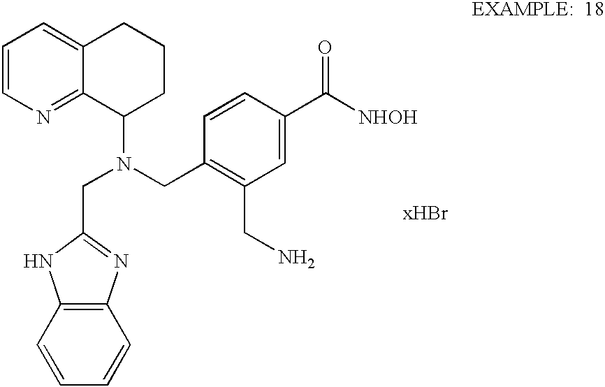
C1=CN=C2C(=C1)CCCC2N(CC1=C(CN)C=C(C([NHOH])=O)C=C1)CC1=NC2=C(N1)C=CC=C2
